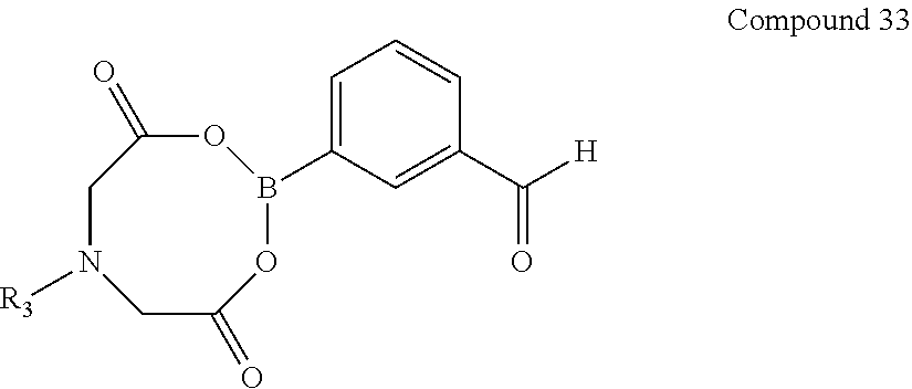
C1C(=O)OB(C2=CC=CC(C([H])=O)=C2)OC(=O)CN1[R3]
